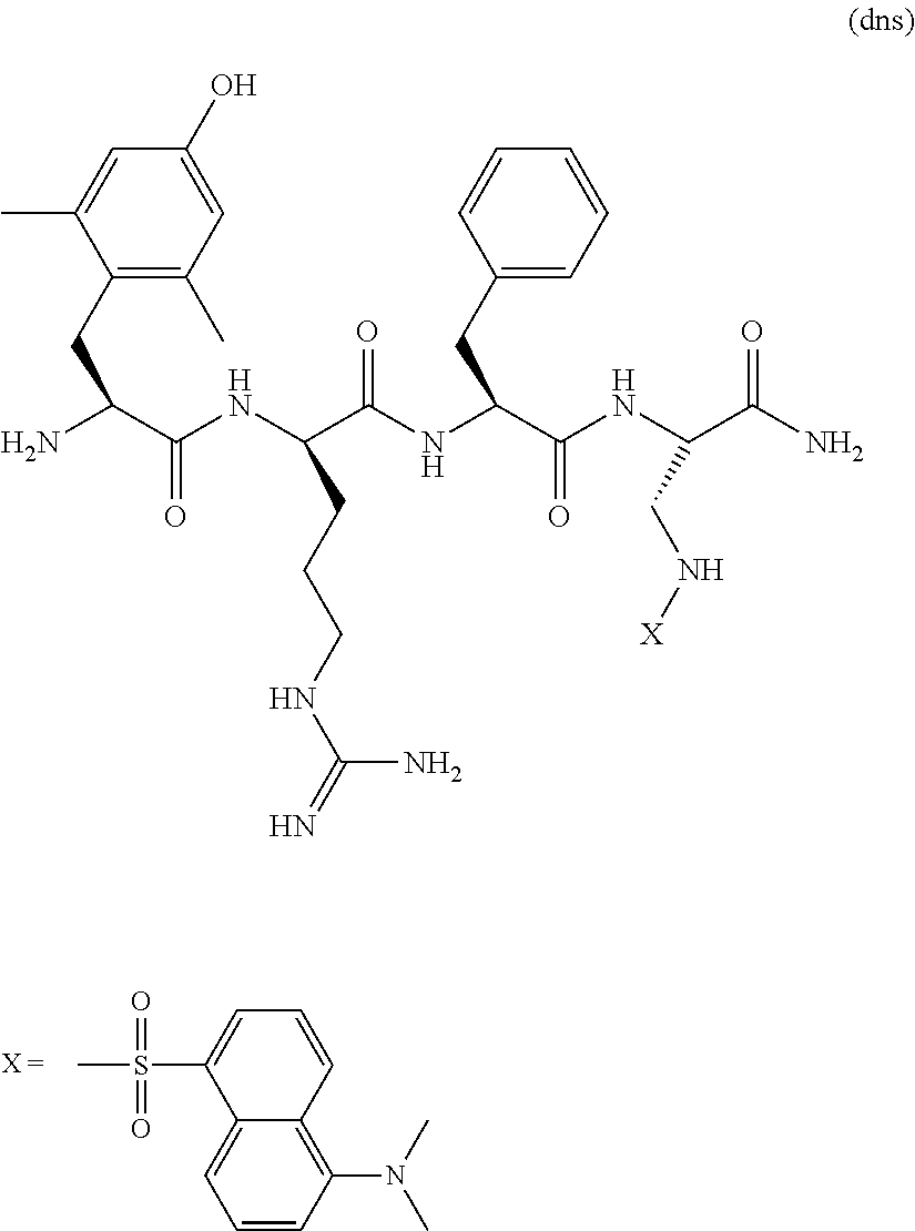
CS(=O)(=O)C1=CC=CC2=C(N(C)C)C=CC=C21.NC(C(NC(C(NC(C(NC(C(N)=O)CN[X])=O)CC1=CC=CC=C1)=O)CCCNC(=N)N)=O)CC1=C(C)C=C(O)C=C1C
